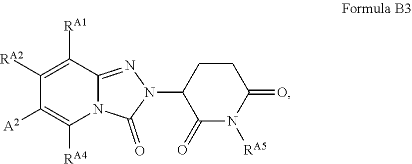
C1([A2])=C([RA4])N2C(=NN(C3C(=O)N([RA5])C(=O)CC3)C2=O)C([RA1])=C1[RA2]
